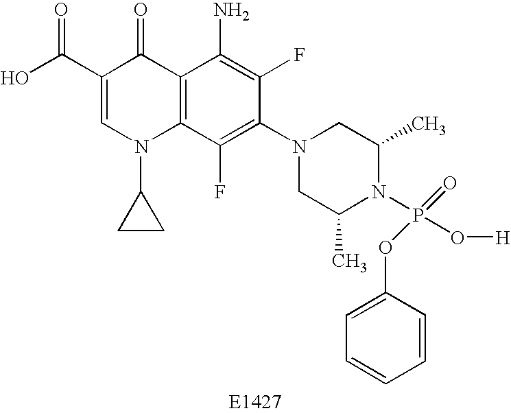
OC(C1=CN(C2CC2)C2=C(C1=O)C(N)=C(F)C(N1CC(C)N(P(O[H])(=O)OC3=CC=CC=C3)C(C)C1)=C2F)=O
